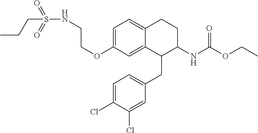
C1=C(OCCNS(=O)(=O)CCC)C=C2C(=C1)CCC(NC(OCC)=O)C2CC1=CC=C(Cl)C(Cl)=C1
